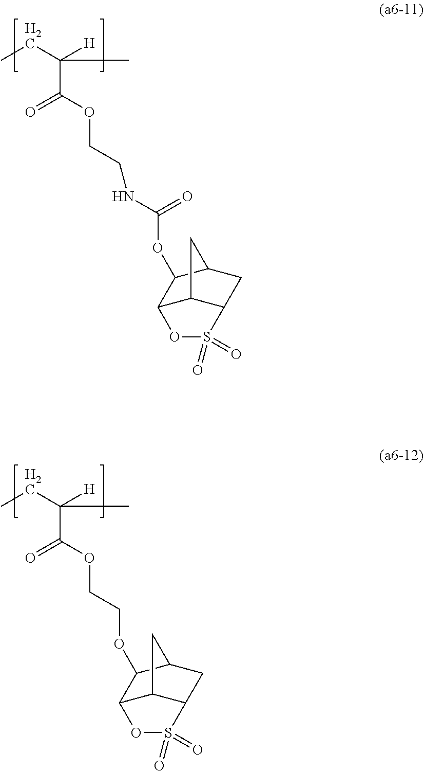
CCC([H])(C)C(OCCOC1C2C3C(CC1C3)S(=O)(=O)O2)=O.CCC([H])(C)C(OCCNC(OC1C2C3C(CC1C3)S(=O)(=O)O2)=O)=O
